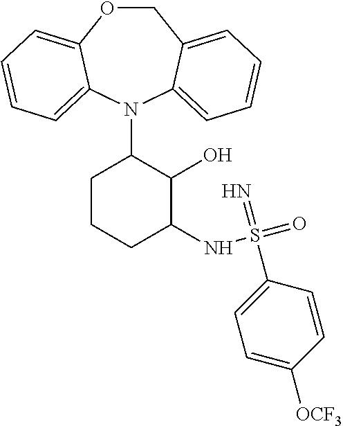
O1CC2=CC=CC=C2N(C2CCCC(NS(=O)(=N)C3=CC=C([OCF3])C=C3)C2O)C2=CC=CC=C12
